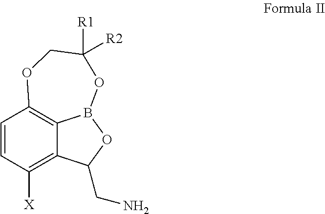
C1=CC([X])=C2C3=C1OCC([R2])([R1])OB3OC2CN
